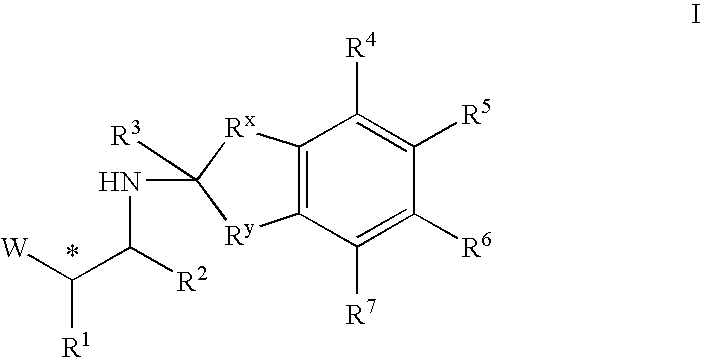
C12=C(C([R7])=C([R6])C([R5])=C1[R4])[Ry]C(NC(C([W])[R1])[R2])([R3])[Rx]2
